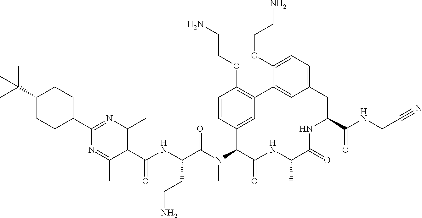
C1CC(C2=NC(C)=C(C(NC(C(N(C3C(=O)NC(C)C(=O)NC(C(NCC#N)=O)CC4=CC=C(OCCN)C(=C4)C4=C(OCCN)C=CC3=C4)C)=O)CCN)=O)C(C)=N2)CCC1C(C)(C)C
